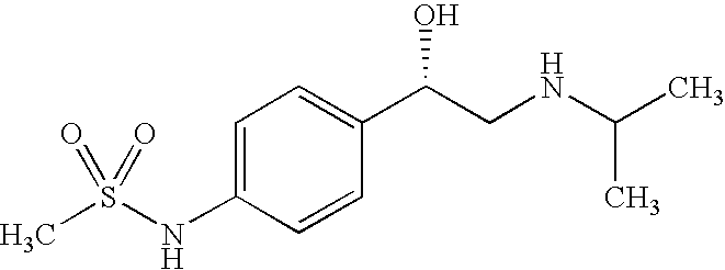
C1=C(NS(C)(=O)=O)C=CC(C(CNC(C)C)O)=C1
